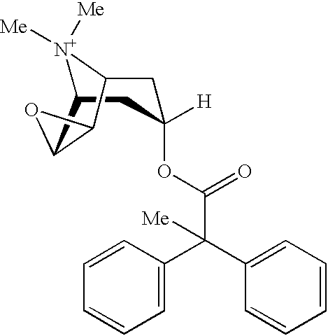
[N+]1([Me])([Me])C2CC(OC(=O)C(C3=CC=CC=C3)(C3=CC=CC=C3)[Me])([H])CC1C1C2O1
